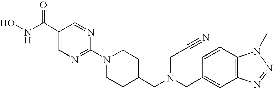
ONC(=O)C1=CN=C(N2CCC(CN(CC3=CC4=C(C=C3)N(C)N=N4)CC#N)CC2)N=C1
